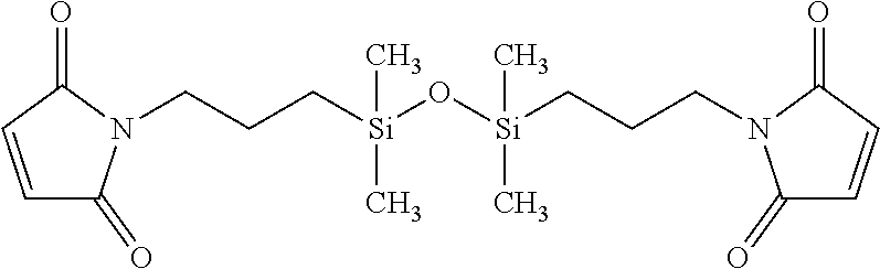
C1=CC(=O)N(CCC[Si](O[Si](CCCN2C(=O)C=CC2=O)(C)C)(C)C)C1=O
